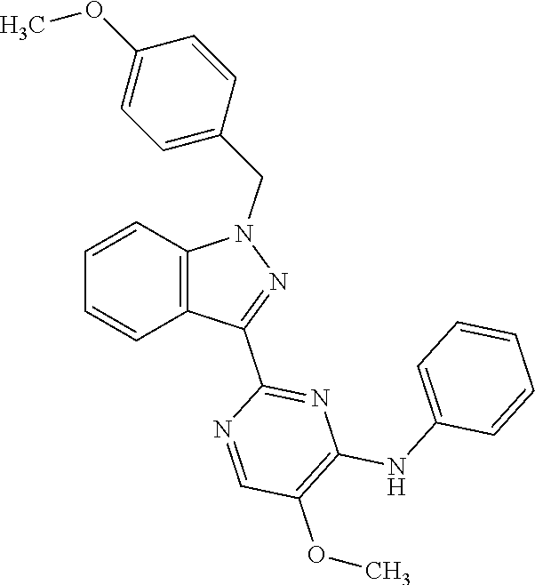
C1=CC2=C(C=C1)N(CC1=CC=C(OC)C=C1)N=C2C1=NC(NC2=CC=CC=C2)=C(OC)C=N1
